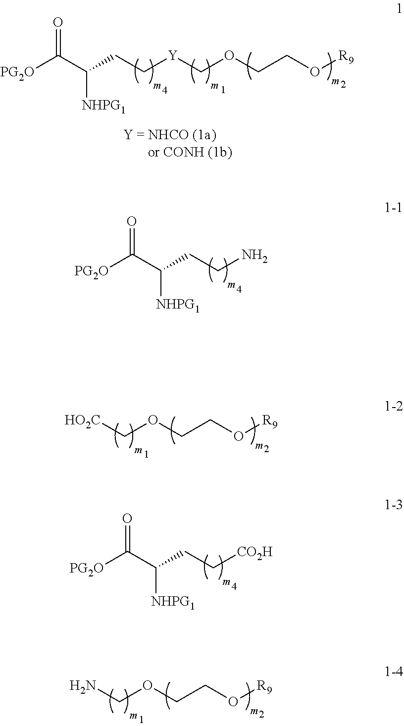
[PG2O]C(C(CC[Y]COCCO[R9])[NHPG1])=O.[PG2O]C(C(CCN)[NHPG1])=O.[HO2C]COCCO[R9].[PG2O]C(C(CC[CO2H])[NHPG1])=O.NCOCCO[R9]
